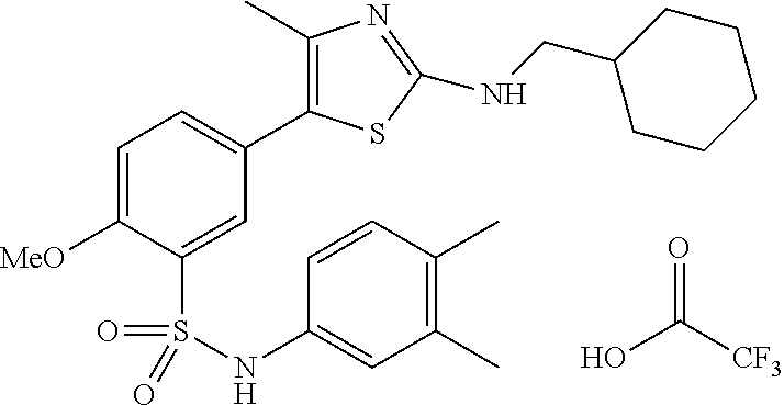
C1=C([MeO])C(S(NC2=CC(C)=C(C)C=C2)(=O)=O)=CC(C2=C(C)N=C(NCC3CCCCC3)S2)=C1.OC([CF3])=O
